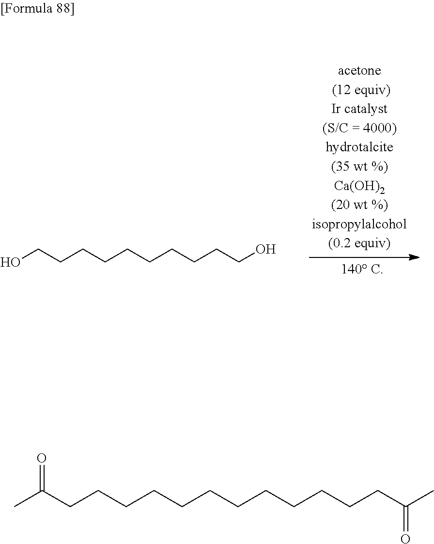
OCCCCCCCCCCO.CC(CCCCCCCCCCCCC(C)=O)=O
